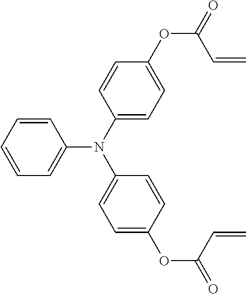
C1=CC(N(C2=CC=CC=C2)C2=CC=C(OC(=O)C=C)C=C2)=CC=C1OC(=O)C=C
